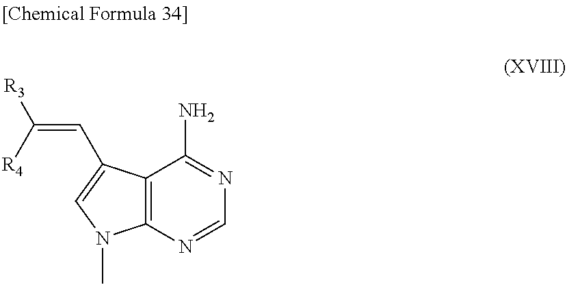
C12=C(N=CN=C1N)N(C)C=C2C=C([R4])[R3]
